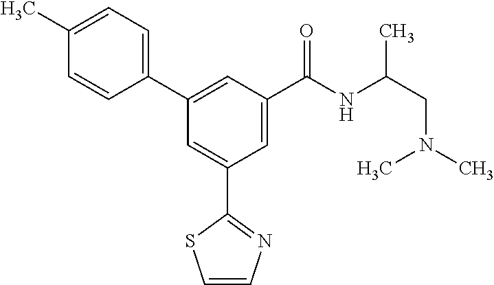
C1=CN=C(C2=CC(C3=CC=C(C)C=C3)=CC(C(NC(CN(C)C)C)=O)=C2)S1
